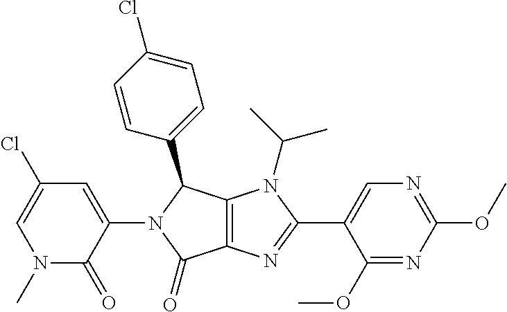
C12=C(N=C(C3=CN=C(OC)N=C3OC)N1C(C)C)C(=O)N(C1=CC(Cl)=CN(C)C1=O)C2C1=CC=C(Cl)C=C1
